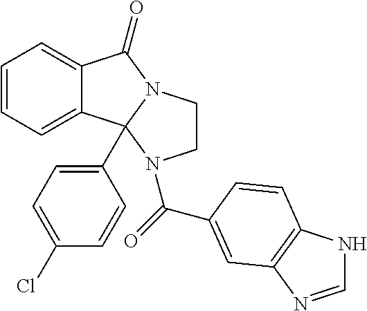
C1=CC=C2C(=C1)C1(C3=CC=C(Cl)C=C3)N(C2=O)CCN1C(=O)C1=CC2=C(NC=N2)C=C1
